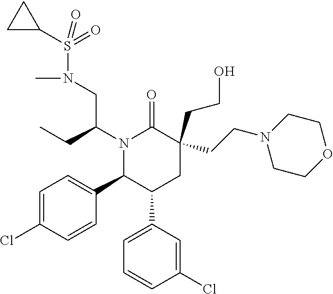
N1(C(CC)CN(C)S(=O)(=O)C2CC2)C(C2=CC=C(Cl)C=C2)C(C2=CC=CC(Cl)=C2)CC(CCO)(CCN2CCOCC2)C1=O
